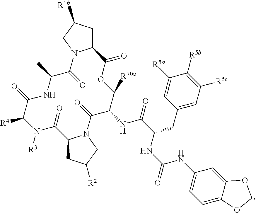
C1C([R1b])CN2C1C(=O)OC([R70a])C(NC(=O)C(NC(=O)NC1=CC=C3C(=C1)OCO3)CC1=CC([R5c])=C([R5b])C([R5a])=C1)C(=O)N1C(CC([R2])C1)C(=O)N([R3])C([R4])C(=O)NC(C)C2=O
